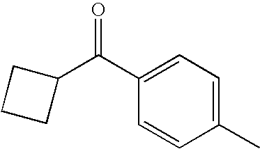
C1(C(C2CCC2)=O)=CC=C(C)C=C1
